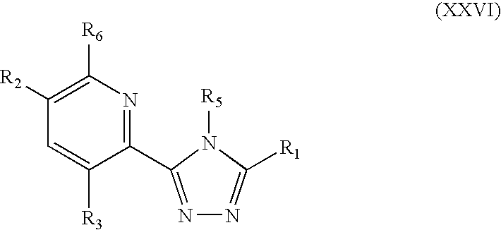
[R2]C1=C([R6])N=C(C2=NN=C([R1])N2[R5])C([R3])=C1
